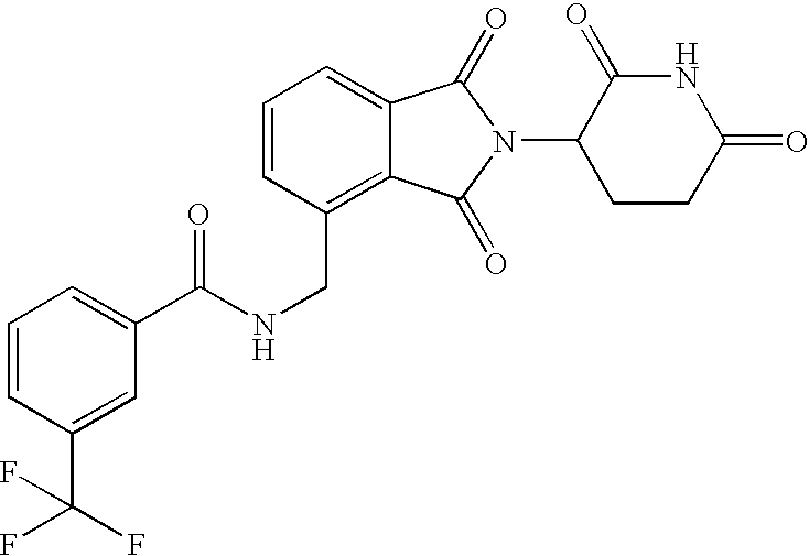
N(CC1=C2C(=CC=C1)C(=O)N(C1CCC(=O)NC1=O)C2=O)C(=O)C1=CC=CC(C(F)(F)F)=C1
